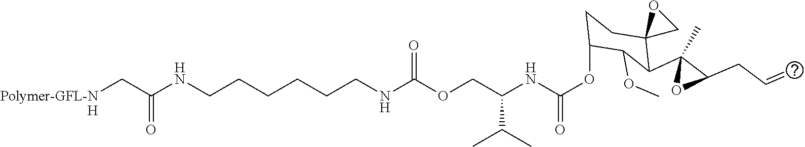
C(CCCCNC(OCC(NC(OC1CCC2(C(C3(C)OC3CC=C)C1OC)CO2)=O)C(C)C)=O)CNC(C[Polymer-GFL-NH])=O
